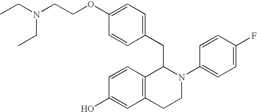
C1=C(OCCN(CC)CC)C=CC(CC2C3=C(CCN2C2=CC=C(F)C=C2)C=C(O)C=C3)=C1
